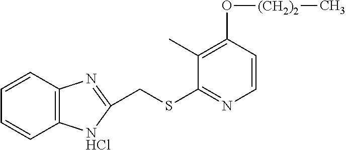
C12=C(C=CC=C1)N=C(CSC1=NC=CC(O[(CH2)2]C)=C1C)[NHCl]2
